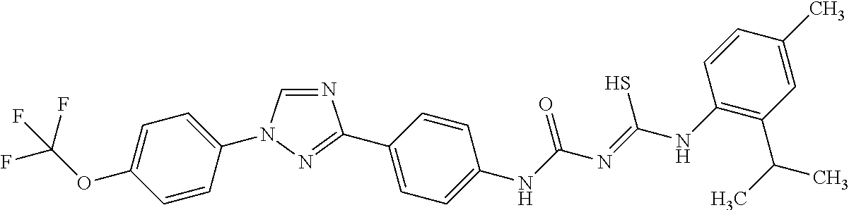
C1=C(OC(F)(F)F)C=CC(N2C=NC(C3=CC=C(NC(N=C(NC4=C(C(C)C)C=C(C)C=C4)S)=O)C=C3)=N2)=C1
